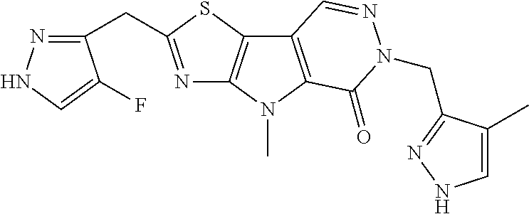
N1=C(CC2=NNC=C2F)SC2=C1N(C)C1=C2C=NN(CC2=NNC=C2C)C1=O
